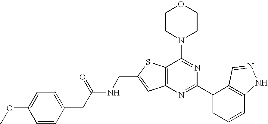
C1CN(C2=NC(C3=CC=CC4=C3C=NN4)=NC3=C2SC(CNC(CC2=CC=C(OC)C=C2)=O)=C3)CCO1
